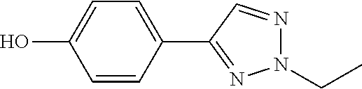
C1=CC(C2=NN(CC)N=C2)=CC=C1O
